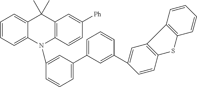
C1=CC=C2C(=C1)C(C)(C)C1=C(N2C2=CC(C3=CC=CC(C4=CC5=C(C=C4)SC4=C5C=CC=C4)=C3)=CC=C2)C=CC([Ph])=C1
